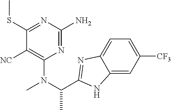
C12=CC([CF3])=CC=C1N=C(C(C)N(C1=C([NC])C(SC)=NC(N)=N1)C)N2
